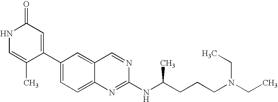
C1(C2=CC=C3C(=C2)C=NC(NC(CCCN(CC)CC)C)=N3)=CC(=O)NC=C1C
